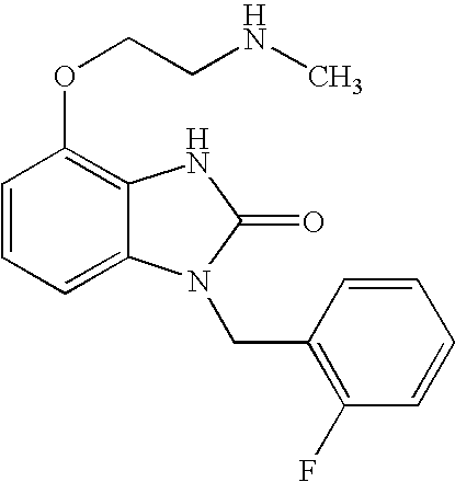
C1=CC=C2C(=C1OCCNC)NC(=O)N2CC1=C(F)C=CC=C1
